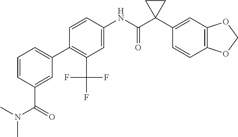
C1=C(NC(C2(C3=CC4=C(C=C3)OCO4)CC2)=O)C=CC(C2=CC=CC(C(=O)N(C)C)=C2)=C1C(F)(F)F
